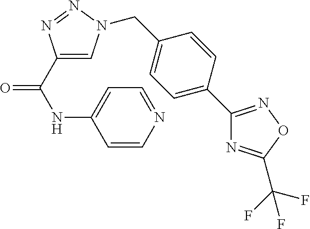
N1=NC(C(=O)NC2=CC=NC=C2)=CN1CC1=CC=C(C2=NOC(C(F)(F)F)=N2)C=C1
